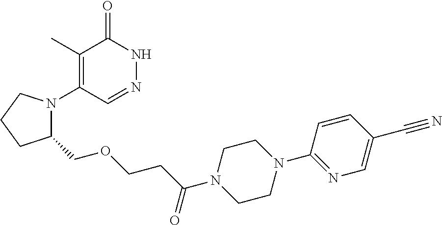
C1(C)=C(N2C(COCCC(=O)N3CCN(C4=NC=C(C#N)C=C4)CC3)CCC2)C=NNC1=O
